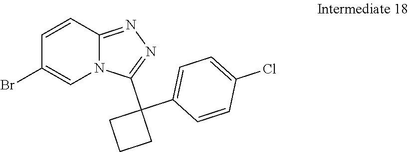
C1(Br)=CN2C(=NN=C2C2(C3=CC=C(Cl)C=C3)CCC2)C=C1
